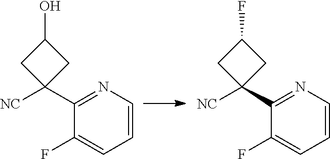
C1(C2([NC])CC(O)C2)=NC=CC=C1F.C1(C2([NC])CC(F)C2)=NC=CC=C1F
